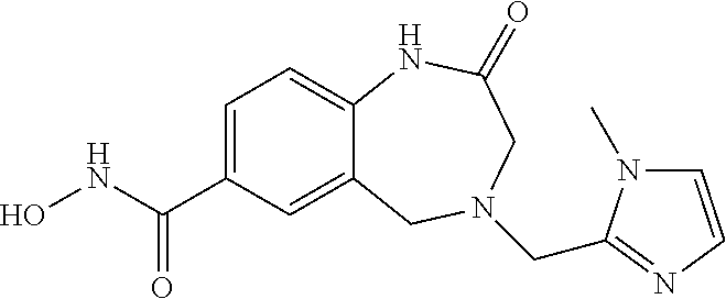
C12=CC(C(NO)=O)=CC=C1NC(=O)CN(CC1=NC=CN1C)C2
